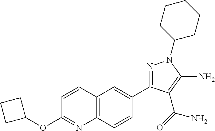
N1=C(C2=CC3=C(C=C2)N=C(OC2CCC2)C=C3)C(C(=O)N)=C(N)N1C1CCCCC1
